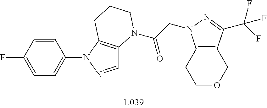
C1=CC(F)=CC=C1N1N=CC2=C1CCCN2C(CN1C2=C(C(C(F)(F)F)=N1)COCC2)=O
